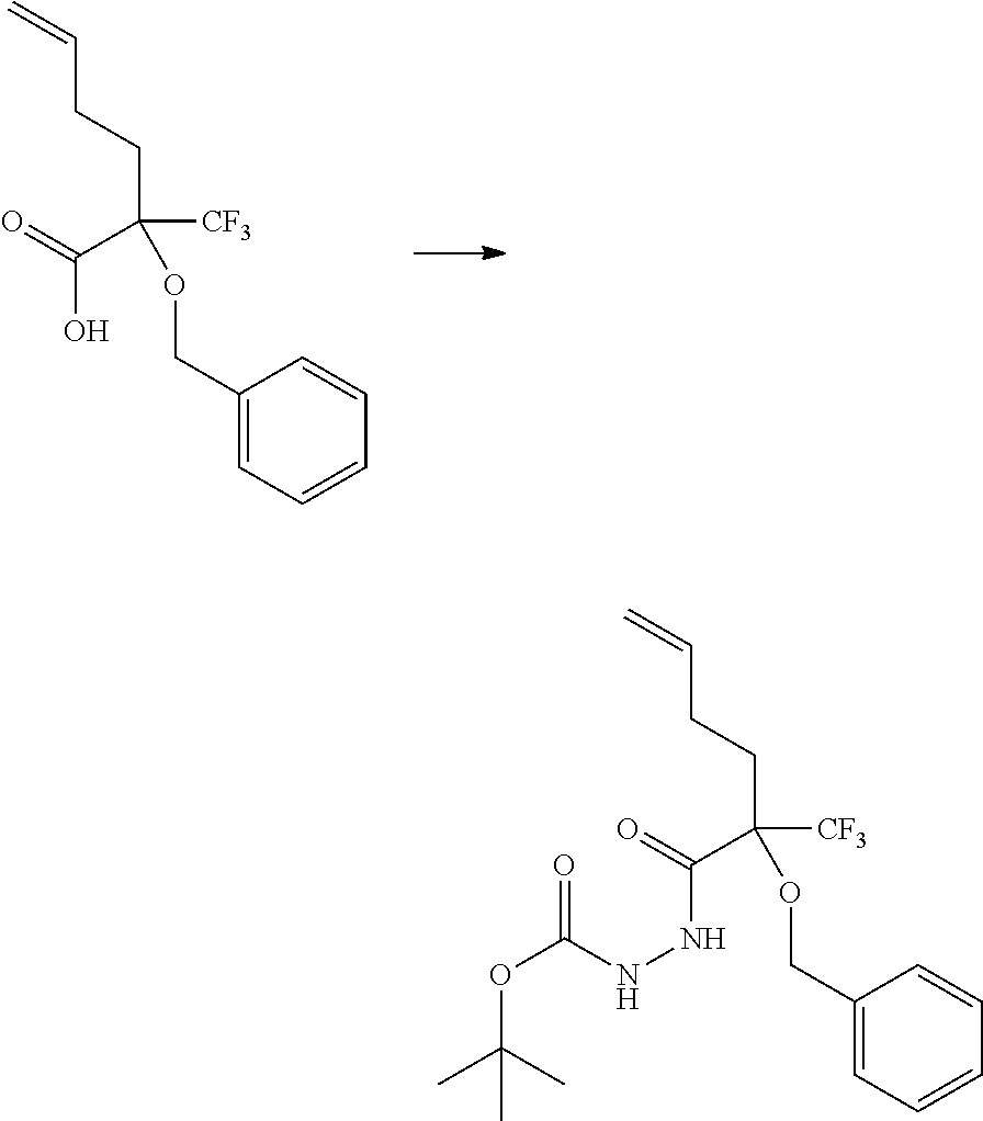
C(C(CCC=C)([CF3])OCC1=CC=CC=C1)(=O)NNC(OC(C)(C)C)=O.C(C(CCC=C)([CF3])OCC1=CC=CC=C1)(=O)O
